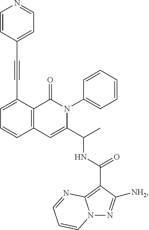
C1=C(C#CC2=CC=NC=C2)C2=C(C=C1)C=C(C(C)NC(=O)C1=C3N(N=C1[NH2])C=CC=N3)N(C1=CC=CC=C1)C2=O
